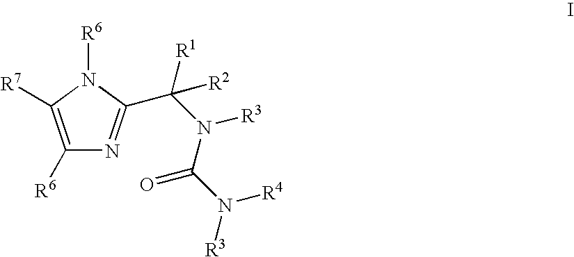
C1([R6])=C([R7])N([R6])C(C(N(C(N([R3])[R4])=O)[R3])([R1])[R2])=N1
